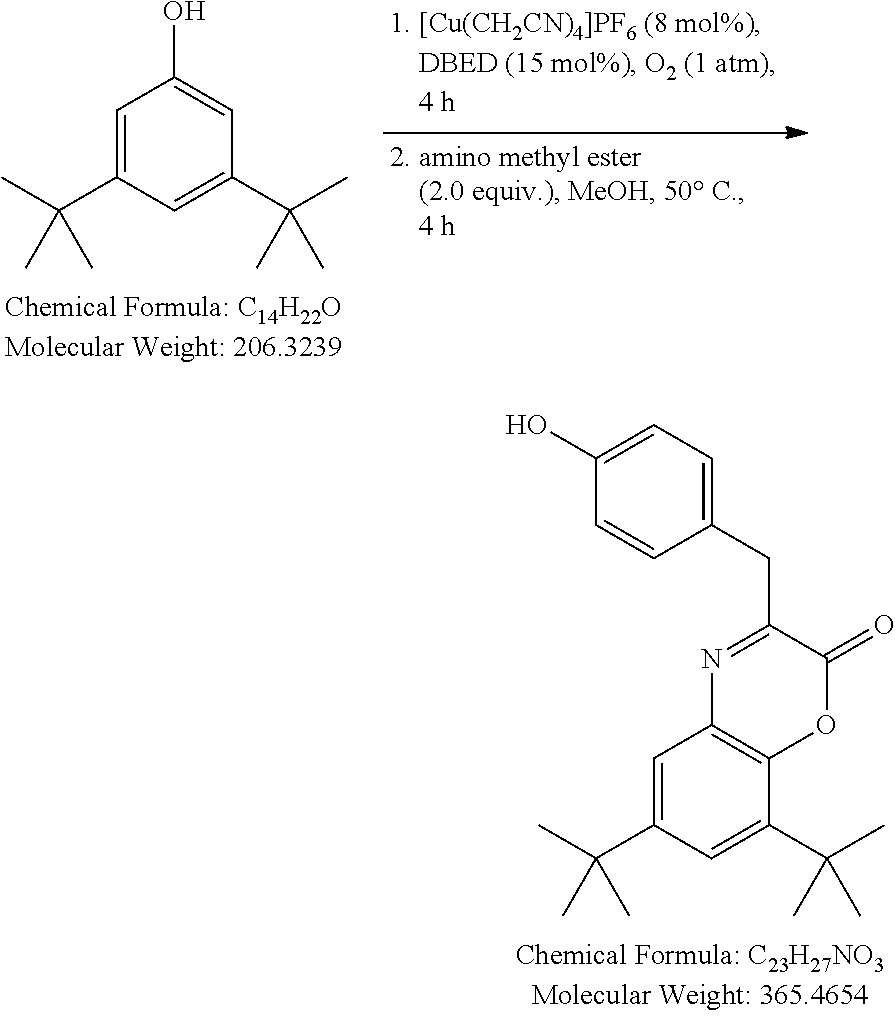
C1=C(C(C)(C)C)C=C(C(C)(C)C)C=C1O.C1=C(C(C)(C)C)C=C(C(C)(C)C)C2=C1N=C(CC1=CC=C(O)C=C1)C(=O)O2
